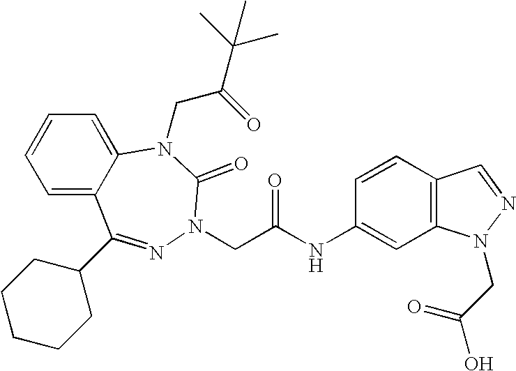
C1=C2C(=CC=C1)N(CC(=O)C(C)(C)C)C(=O)N(CC(NC1=CC3=C(C=C1)C=NN3CC(O)=O)=O)N=C2C1CCCCC1
